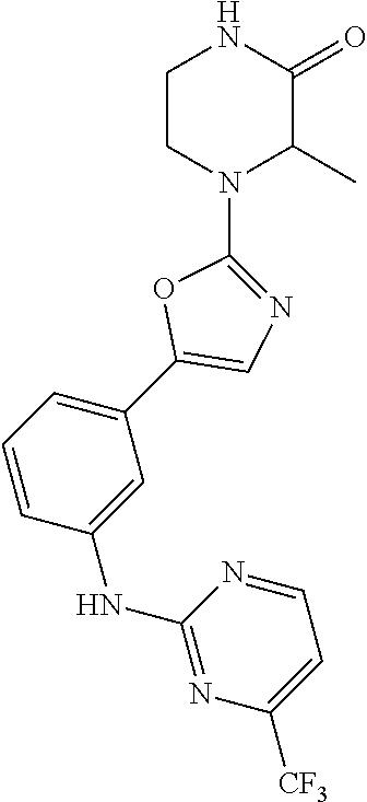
C1=CC(NC2=NC([CF3])=CC=N2)=CC(C2=CN=C(N3C(C)C(=O)NCC3)O2)=C1
